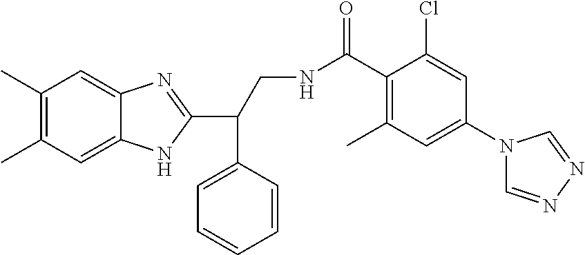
C1(C)=C(C)C=C2C(=C1)N=C(C(C1=CC=CC=C1)CNC(C1=C(C)C=C(N3C=NN=C3)C=C1Cl)=O)N2
